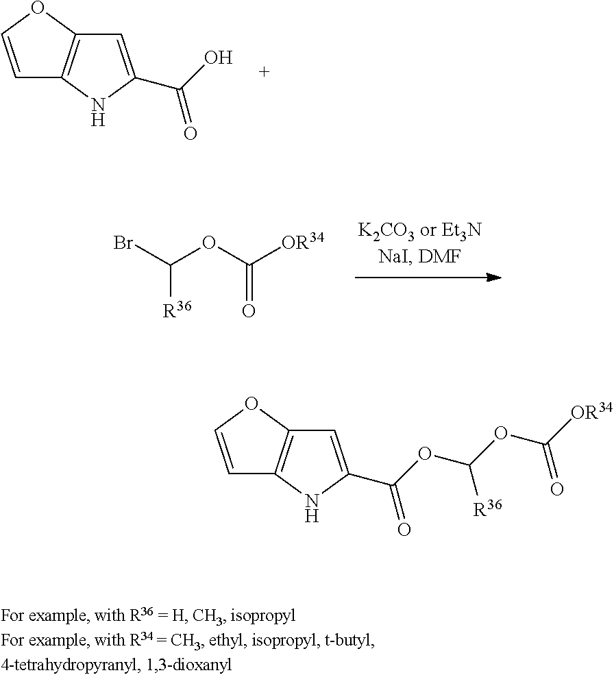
C1=COC2=C1NC(C(O)=O)=C2.[R36]C(Br)OC([OR34])=O.C1=COC2=C1NC(C(OC(OC([OR34])=O)[R36])=O)=C2
